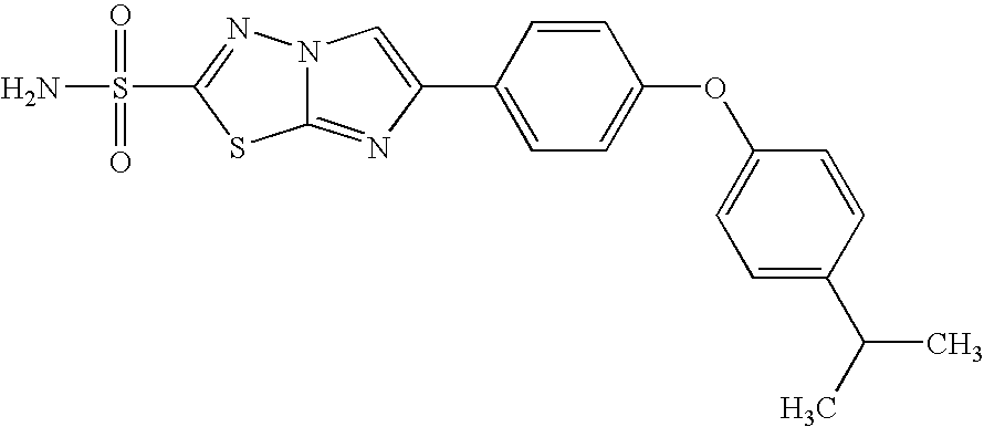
C12=NC(C3=CC=C(OC4=CC=C(C(C)C)C=C4)C=C3)=CN1N=C(S(=O)(=O)N)S2
